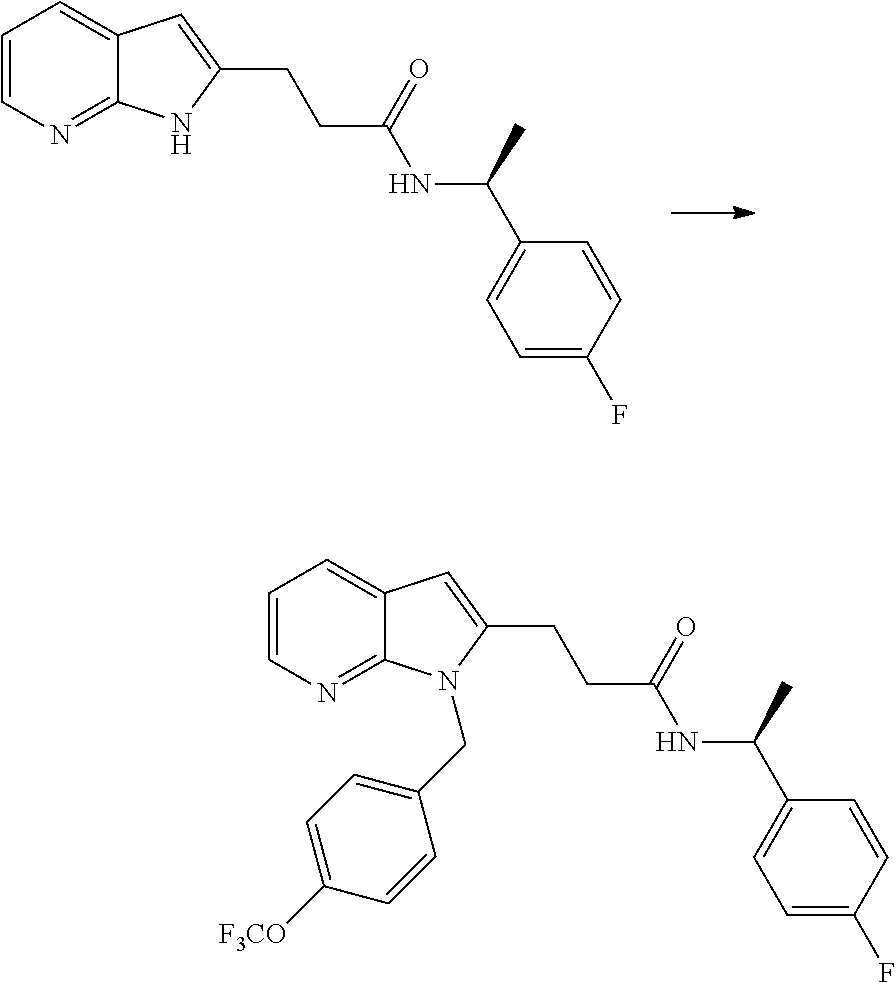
C1=CN=C2C(=C1)C=C(CCC(NC(C1=CC=C(F)C=C1)C)=O)N2.C1=CN=C2C(=C1)C=C(CCC(NC(C1=CC=C(F)C=C1)C)=O)N2CC1=CC=C([F3CO])C=C1
